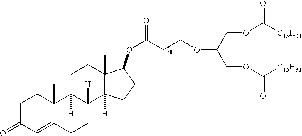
C(COC([C15H31])=O)(COC([C15H31])=O)OCCC(OC1C2(C)C([H])(C3([H])CCC4=CC(=O)CCC4(C)C3([H])CC2)CC1)=O
